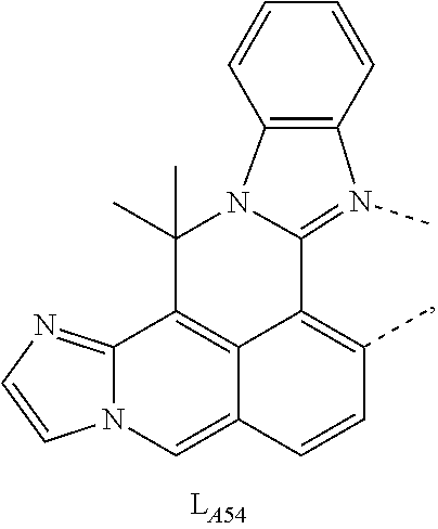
C12=N(C)C3=C(N1C(C)(C)C1=C4C2=C(C)C=CC4=CN2C1=NC=C2)C=CC=C3
